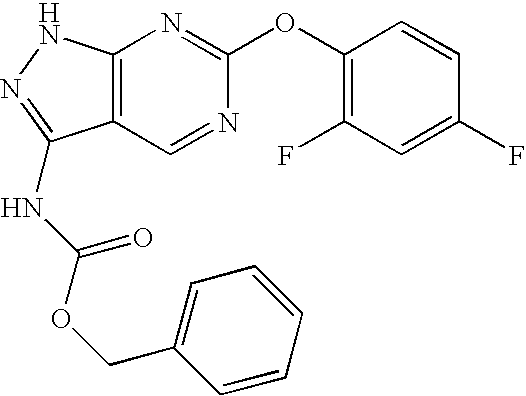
C12=C(NN=C1NC(OCC1=CC=CC=C1)=O)N=C(OC1=C(F)C=C(F)C=C1)N=C2
